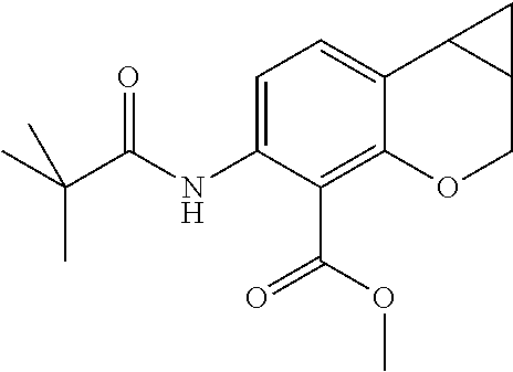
C1=C(NC(C(C)(C)C)=O)C(C(OC)=O)=C2C(=C1)C1C(CO2)C1
